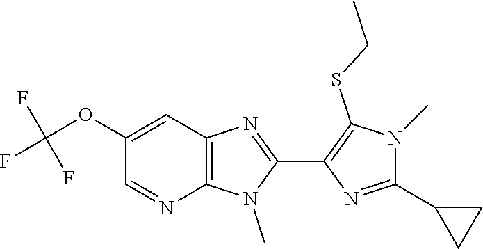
C12=C(C=C(OC(F)(F)F)C=N1)N=C(C1=C(SCC)N(C)C(C3CC3)=N1)N2C
